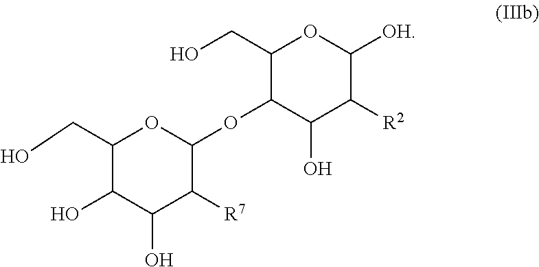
C1(CO)C(O)C(O)C([R7])C(OC2C(O)C([R2])C([OH])OC2CO)O1
